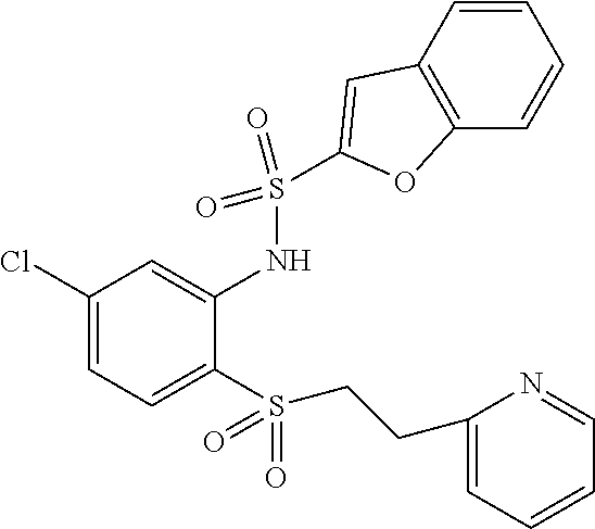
C1(Cl)=CC=C(S(=O)(=O)CCC2=CC=CC=N2)C(NS(=O)(=O)C2=CC3=C(C=CC=C3)O2)=C1
